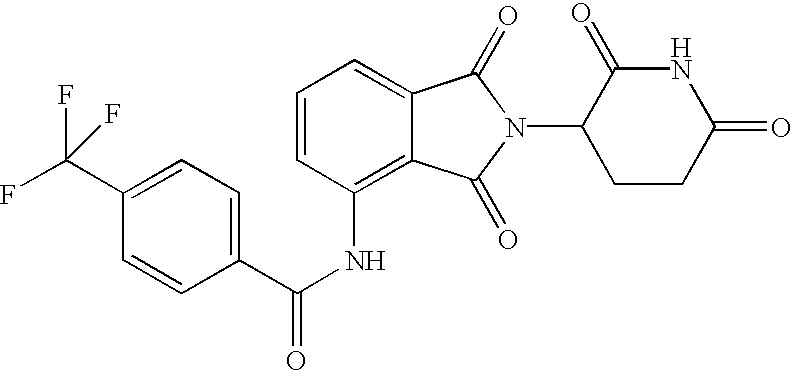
N1C(=O)CCC(N2C(=O)C3=CC=CC(NC(C4=CC=C(C(F)(F)F)C=C4)=O)=C3C2=O)C1=O
